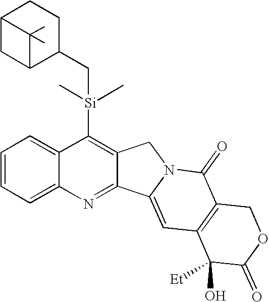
C1=CC=C2C(=C1)C([Si](C)(C)CC1CCC3CC1C3(C)C)=C1C(=N2)C2=CC3=C(C(=O)N2C1)COC(=O)C3(O)[Et]
